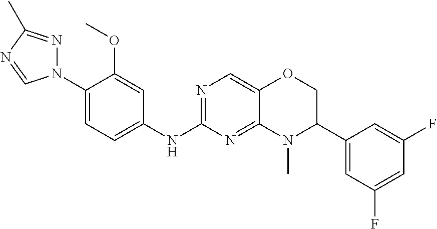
N1(C2=CC=C(NC3=NC=C4C(=N3)N(C)C(C3=CC(F)=CC(F)=C3)CO4)C=C2OC)N=C(C)N=C1
